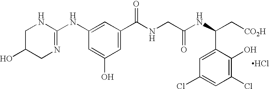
C1C(O)CN=C(NC2=CC(C(NCC(NC(C[CO2H])C3=CC(Cl)=CC(Cl)=C3O)=O)=O)=CC(O)=C2)N1.Cl
